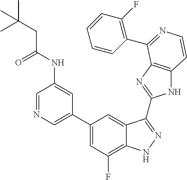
C1(C2=CN=CC(NC(CC(C)(C)C)=O)=C2)=CC(F)=C2C(=C1)C(C1=NC3=C(N1)C=CN=C3C1=C(F)C=CC=C1)=NN2
